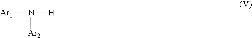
[Ar1]N([H])[Ar2]
